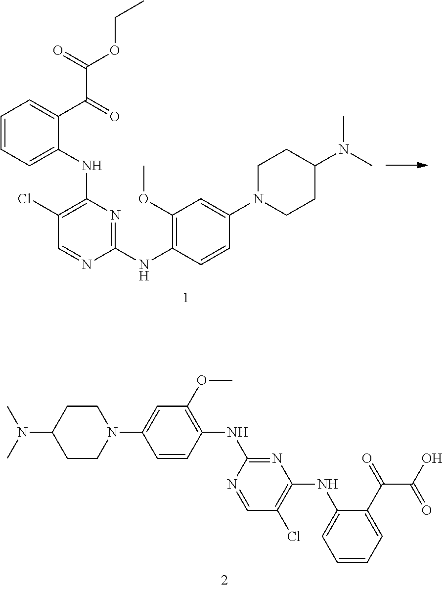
C1=CC=C(NC2=C(Cl)C=NC(NC3=C(OC)C=C(N4CCC(N(C)C)CC4)C=C3)=N2)C(C(=O)C(=O)OCC)=C1.C1CN(C2=CC(OC)=C(NC3=NC(NC4=CC=CC=C4C(=O)C(=O)O)=C(Cl)C=N3)C=C2)CCC1N(C)C
